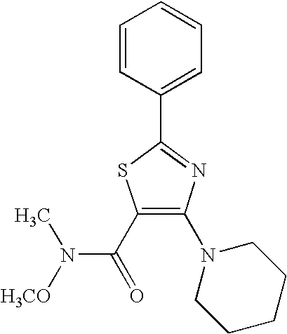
C1=CC(C2=NC(N3CCCCC3)=C(C(N(C)[H3CO])=O)S2)=CC=C1
